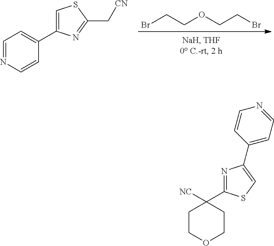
BrCCOCCBr.C1=C(C2=CC=NC=C2)N=C(C[CN])S1.C1(C2([NC])CCOCC2)=NC(C2=CC=NC=C2)=CS1
